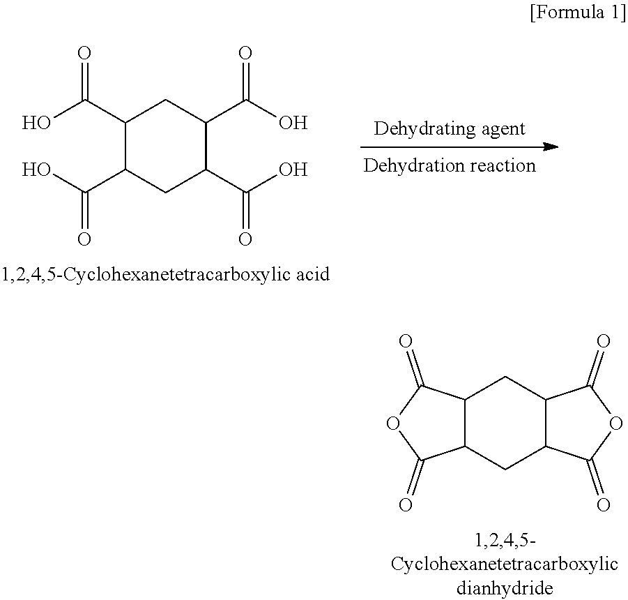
C12C(CC3C(C1)C(=O)OC3=O)C(=O)OC2=O.C1(C(O)=O)C(C(O)=O)CC(C(O)=O)C(C(O)=O)C1
